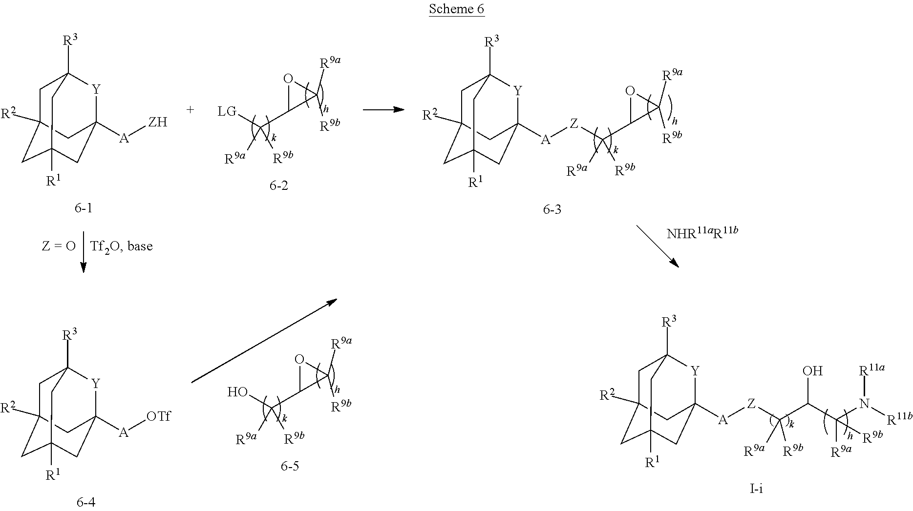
C1C2([R2])CC3([R1])CC([A][ZH])([Y]C1([R3])C3)C2.C1C2([R2])CC3([R1])CC([A][Z]C(C4C([R9a])([R9b])O4)([R9b])[R9a])([Y]C1([R3])C3)C2.[LG]C(C1C([R9a])([R9b])O1)([R9b])[R9a].C1C2([R2])CC3([R1])CC([A][Z]C(C(C(N([R11b])[R11a])([R9a])[R9b])O)([R9b])[R9a])([Y]C1([R3])C3)C2.OC(C1C([R9a])([R9b])O1)([R9b])[R9a].C1C2([R2])CC3([R1])CC([A][OTf])([Y]C1([R3])C3)C2
